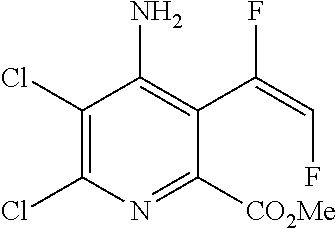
C1(Cl)=C(Cl)N=C([CO2Me])C(C(=CF)F)=C1N
